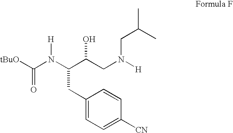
C(CC1=CC=C([CN])C=C1)(C(CN(CC(C)C)[H])O)N(C([tBuO])=O)[H]
